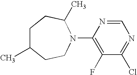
C1(N2CCC(C)CCC2C)=C(F)C(Cl)=NC=N1
